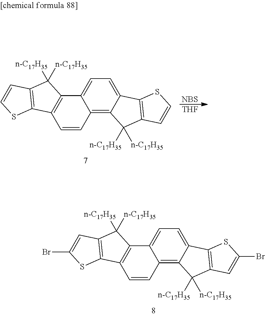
C1=C2C(=C3C(=C1)C1=C(C3([n-C17H35])[n-C17H35])C=CS1)C=CC1=C2C([n-C17H35])([n-C17H35])C2=C1SC=C2.[NBS].[THF].C1=C2C(=C3C(=C1)C1=C(C3([n-C17H35])[n-C17H35])C=C(Br)S1)C=CC1=C2C([n-C17H35])([n-C17H35])C2=C1SC(Br)=C2
